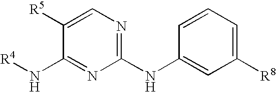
[R4]NC1=NC(NC2=CC([R8])=CC=C2)=NC=C1[R5]
